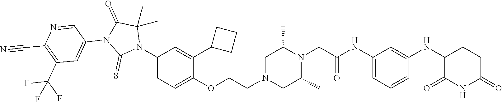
C1=C(NC(CN2C(C)CN(CCOC3=CC=C(N4C(C)(C)C(=O)N(C5=CC(C(F)(F)F)=C(C#N)N=C5)C4=S)C=C3C3CCC3)CC2C)=O)C=C(NC2C(=O)NC(=O)CC2)C=C1
